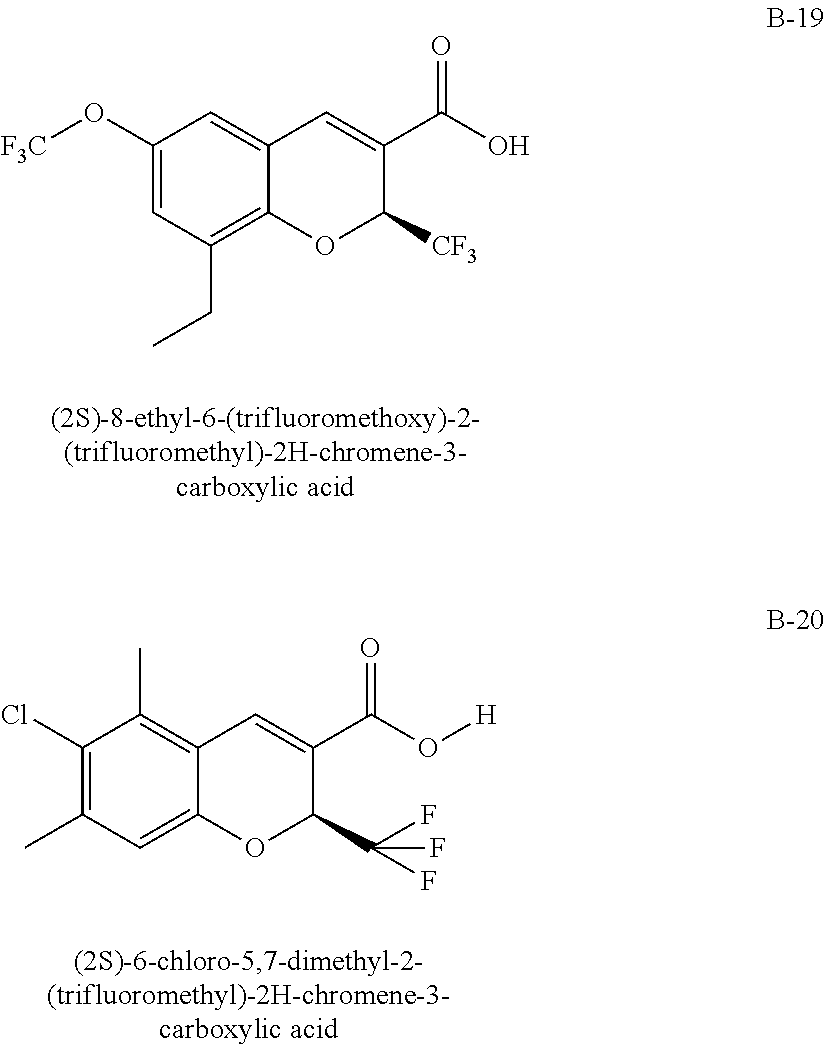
O(C1=CC(CC)=C2C(=C1)C=C(C(=O)O)C([CF3])O2)[F3C].C1(C(F)(F)F)C(C(=O)O[H])=CC2=C(C)C(Cl)=C(C)C=C2O1
